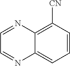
C1=CC([CN])=C2C(=C1)N=CC=N2
